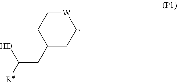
[W]1CCC(CC([R#])[H])CC1
